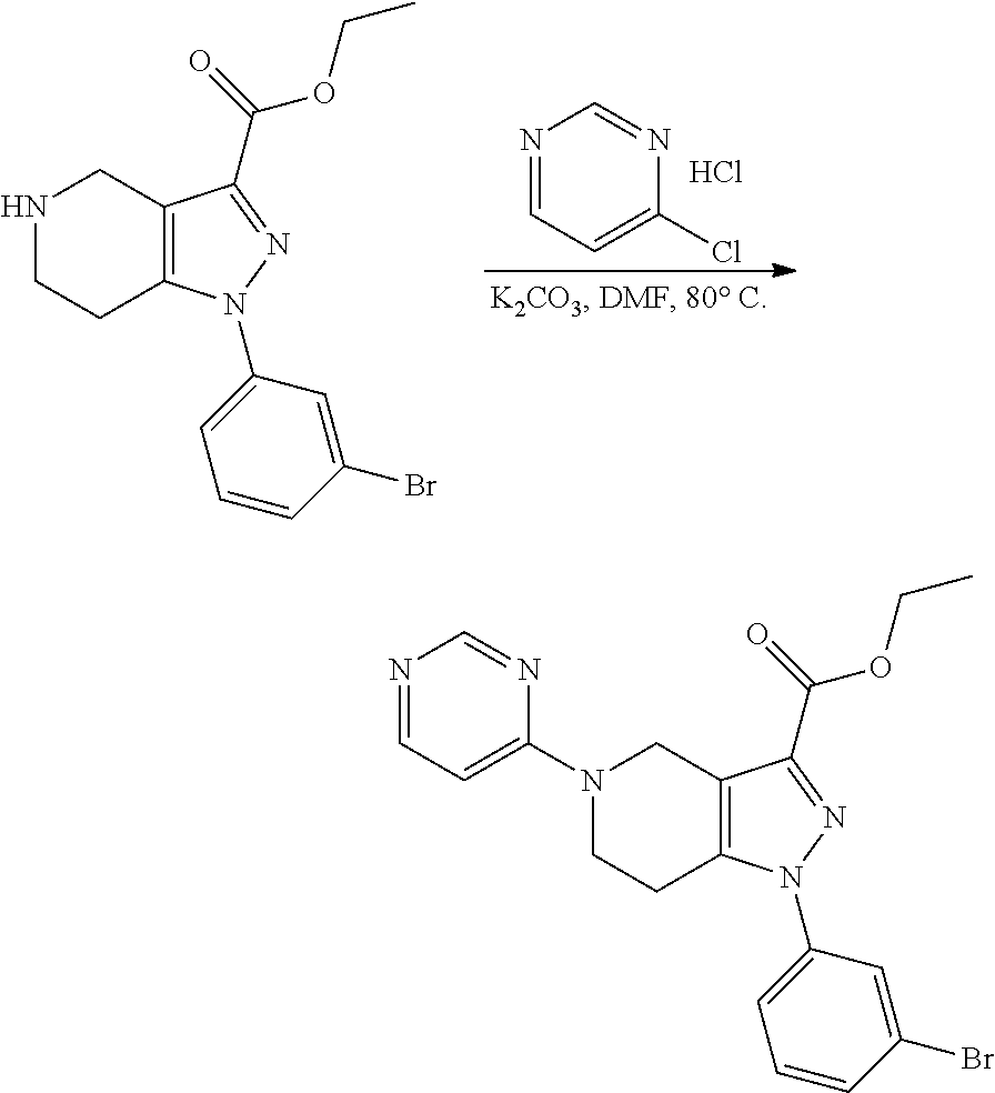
N1CCC2=C(C1)C(C(=O)OCC)=NN2C1=CC=CC(Br)=C1.N1=CC=C(Cl)N=C1.Cl.N1(C2=CC=NC=N2)CCC2=C(C1)C(C(=O)OCC)=NN2C1=CC=CC(Br)=C1
